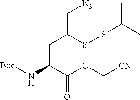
[Boc]NC(C(OC[CN])=O)CC(C[N3])SSC(C)C
